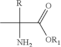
CC(C(=O)[OR1])([R])N
